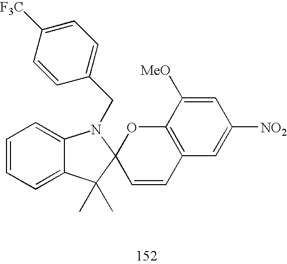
C1=CC([F3C])=CC=C1CN1C2=CC=CC=C2C(C)(C)C12C=CC1=C(O2)C([MeO])=CC([NO2])=C1
